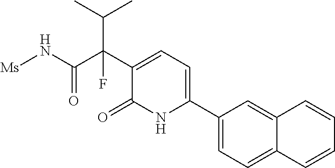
C12=CC(C3=CC=C(C(C(=O)N[Ms])(F)C(C)C)C(=O)N3)=CC=C1C=CC=C2
